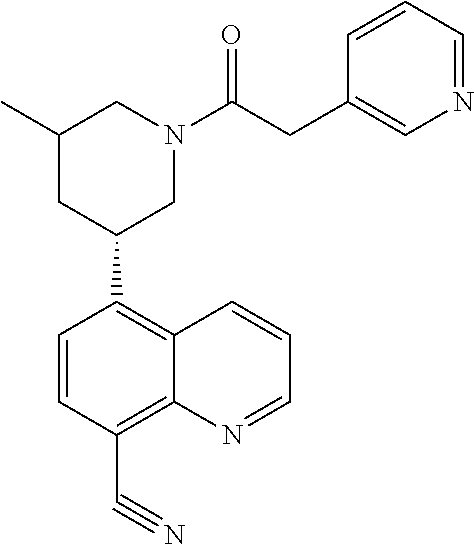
C1(C2CN(C(CC3=CN=CC=C3)=O)CC(C)C2)=C2C(=C(C#N)C=C1)N=CC=C2
